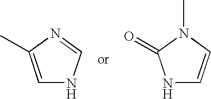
C1=C(C)N=CN1.N1C=CN(C)C1=O
